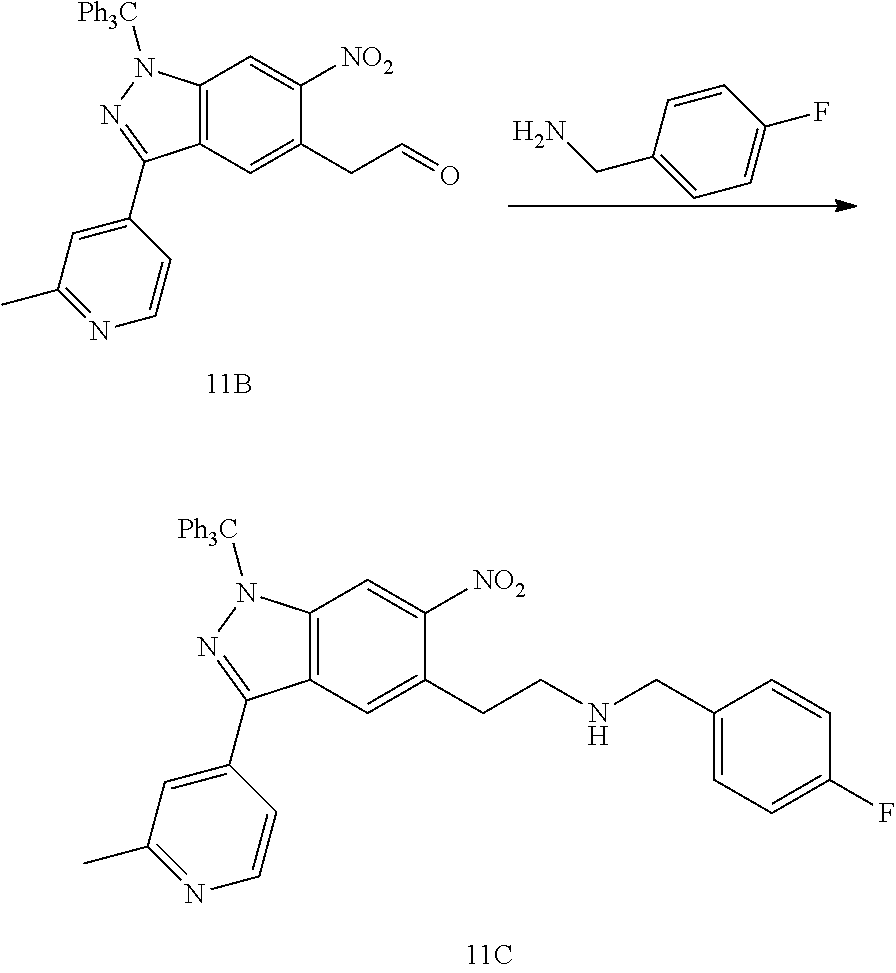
C1(C2=NN([Ph3C])C3=C2C=C(CCNCC2=CC=C(F)C=C2)C([NO2])=C3)=CC(C)=NC=C1.C1(C2=NN([Ph3C])C3=C2C=C(CC=O)C([NO2])=C3)=CC(C)=NC=C1.C1=CC(CN)=CC=C1F
